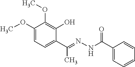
C1(OC)=CC=C(C(=NNC(C2=CC=CC=C2)=O)C)C(O)=C1OC
